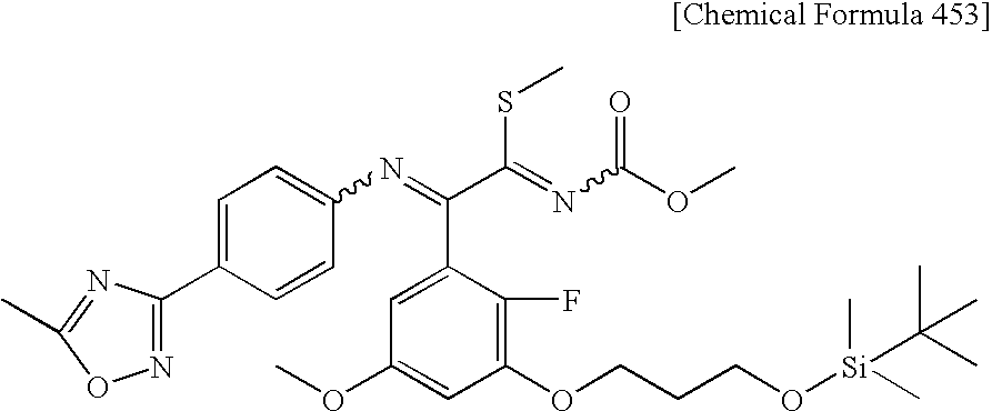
C1(C2=NOC(C)=N2)=CC=C(N=C(C2=CC(OC)=CC(OCCCO[Si](C)(C)C(C)(C)C)=C2F)C(=NC(=O)OC)SC)C=C1
